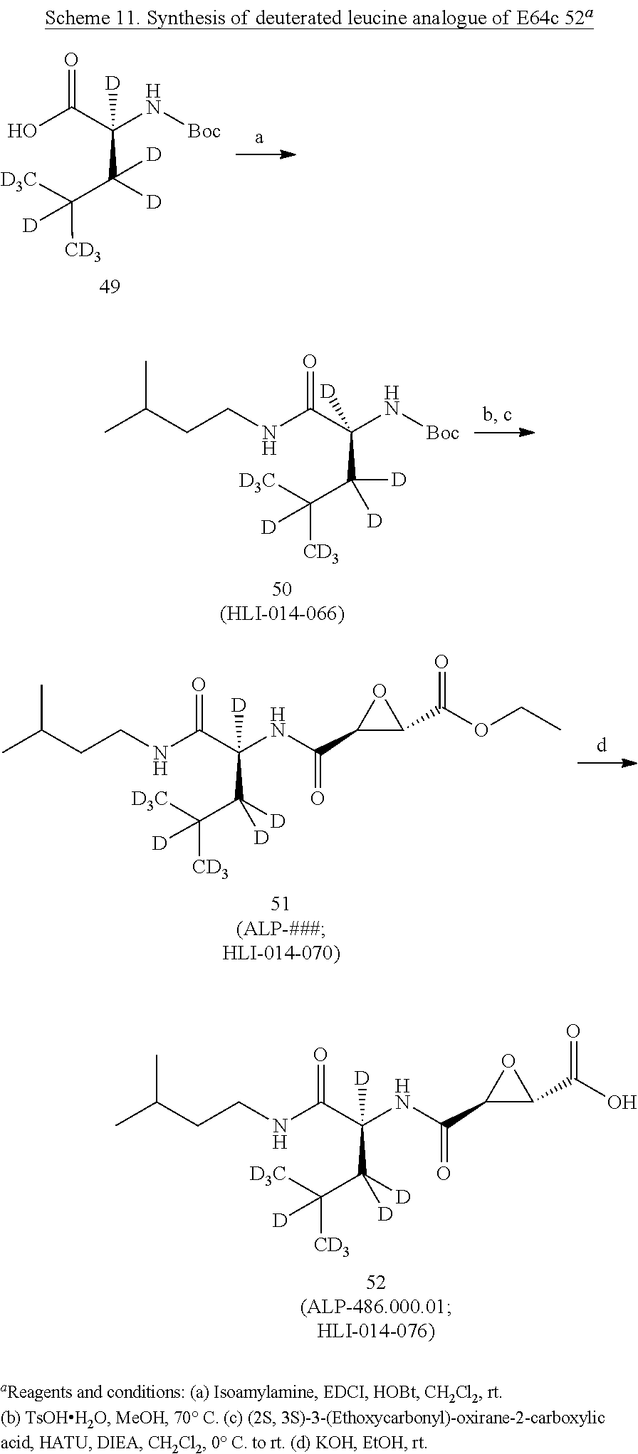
OC(C(N[Boc])(C(C([D3C])([CD3])[D])([D])[D])[D])=O.CC(CCNC(C(N[Boc])(C(C([CD3])([D3C])[D])([D])[D])[D])=O)C.CC(CCNC(C(NC(C1C(C(O)=O)O1)=O)(C(C([CD3])([D3C])[D])([D])[D])[D])=O)C.CC(CCNC(C(NC(C1C(C(OCC)=O)O1)=O)(C(C([CD3])([D3C])[D])([D])[D])[D])=O)C
